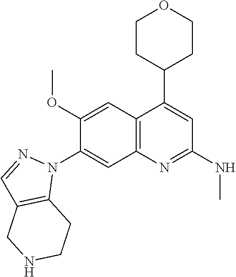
C12=C(C=C(OC)C(N3N=CC4=C3CCNC4)=C1)C(C1CCOCC1)=CC(NC)=N2
